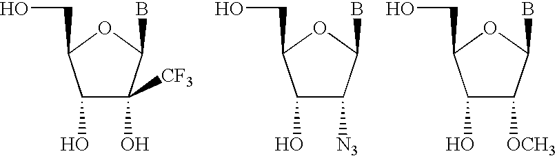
C1(O)C([CF3])(O)C(B)OC1CO.C1(O)C([N3])C(B)OC1CO.C1(O)C([OCH3])C(B)OC1CO
